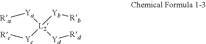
[Ra][Ya][L2]([Yb][Rb])([Yc][Rc])[Yd][Rd]
